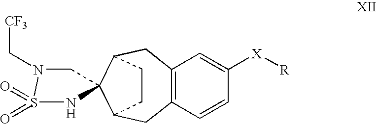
C12=C(C=CC([X][R])=C1)CC1C3(C(C2)CC1)NS(=O)(=O)N(C[CF3])C3
